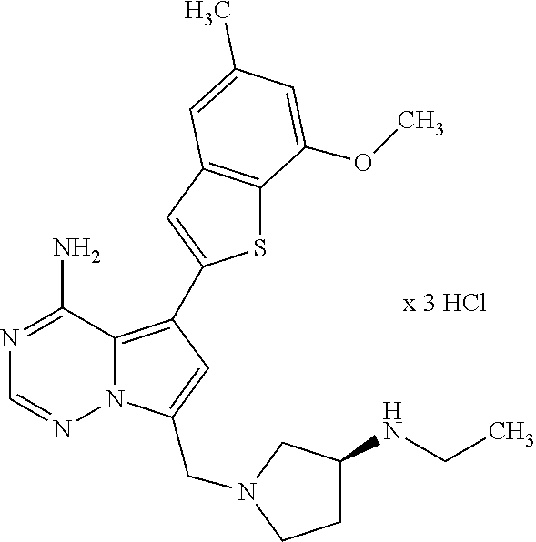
S1C2=C(C=C1C1=C3N(N=CN=C3N)C(CN3CC(NCC)CC3)=C1)C=C(C)C=C2OC
